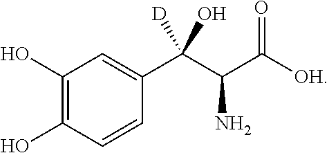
C1(O)=C(O)C=CC(C(C(C([OH])=O)N)(O)[D])=C1
